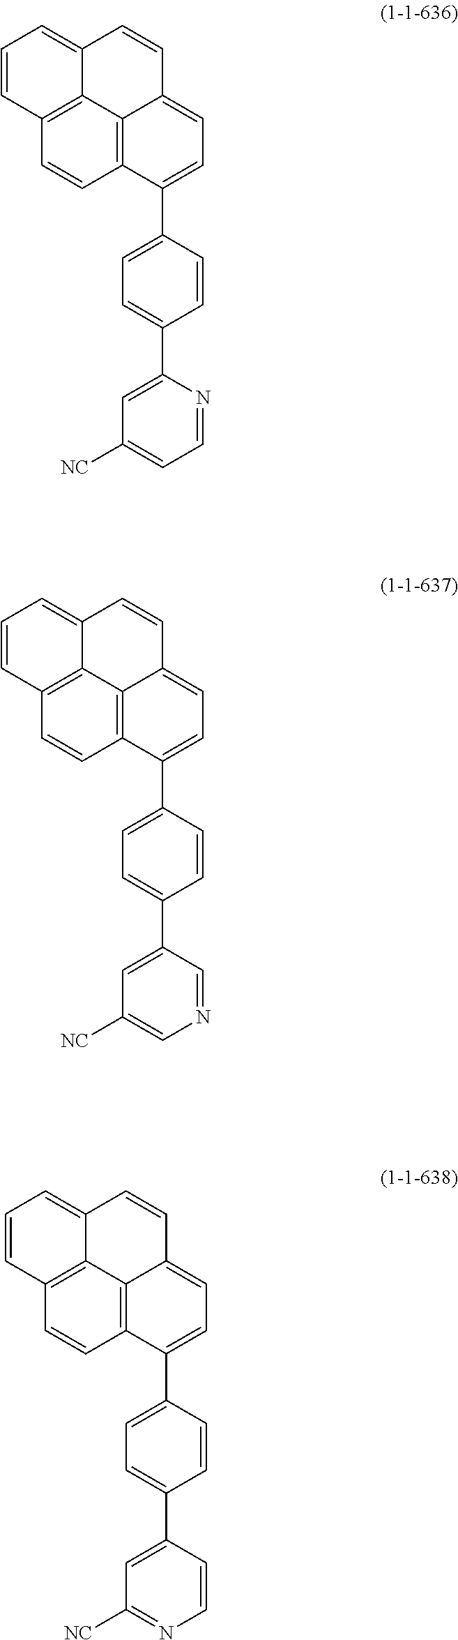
C12=C3C4=C(C=C1)C(C1=CC=C(C5=CC([NC])=CC=N5)C=C1)=CC=C4C=CC3=CC=C2.C12=C3C4=C(C=C1)C(C1=CC=C(C5=CC([NC])=CN=C5)C=C1)=CC=C4C=CC3=CC=C2.C12=C3C4=C(C=C1)C(C1=CC=C(C5=CC([NC])=NC=C5)C=C1)=CC=C4C=CC3=CC=C2
